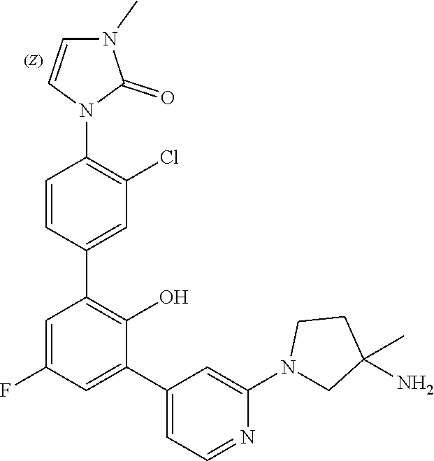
N1(C2=CC(C3=CC(F)=CC(C4=CC(Cl)=C(N5C=CN(C)C5=O)C=C4)=C3O)=CC=N2)CC(C)(N)CC1
